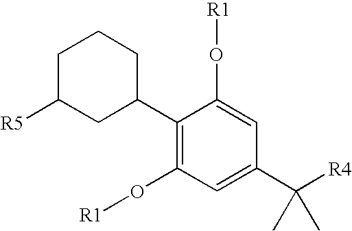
C1C([R5])CC(C2=C(O[R1])C=C(C([R4])(C)C)C=C2O[R1])CC1
